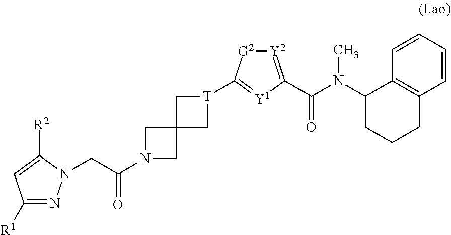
C1([R1])=NN(CC(N2CC3(C2)C[T](C2=[Y1]C(C(=O)N(C4CCCC5=C4C=CC=C5)C)=[Y2][G2]2)C3)=O)C([R2])=C1
